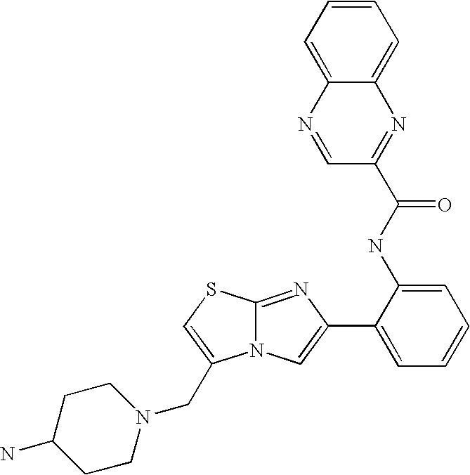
N12C(=NC(C3=CC=CC=C3NC(=O)C3=NC4=CC=CC=C4N=C3)=C1)SC=C2CN1CCC(N)CC1
